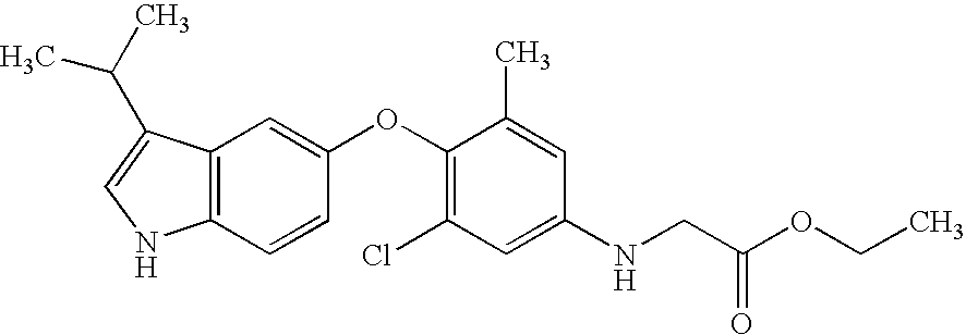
C12=C(C(C(C)C)=CN1)C=C(OC1=C(Cl)C=C(NCC(OCC)=O)C=C1C)C=C2
